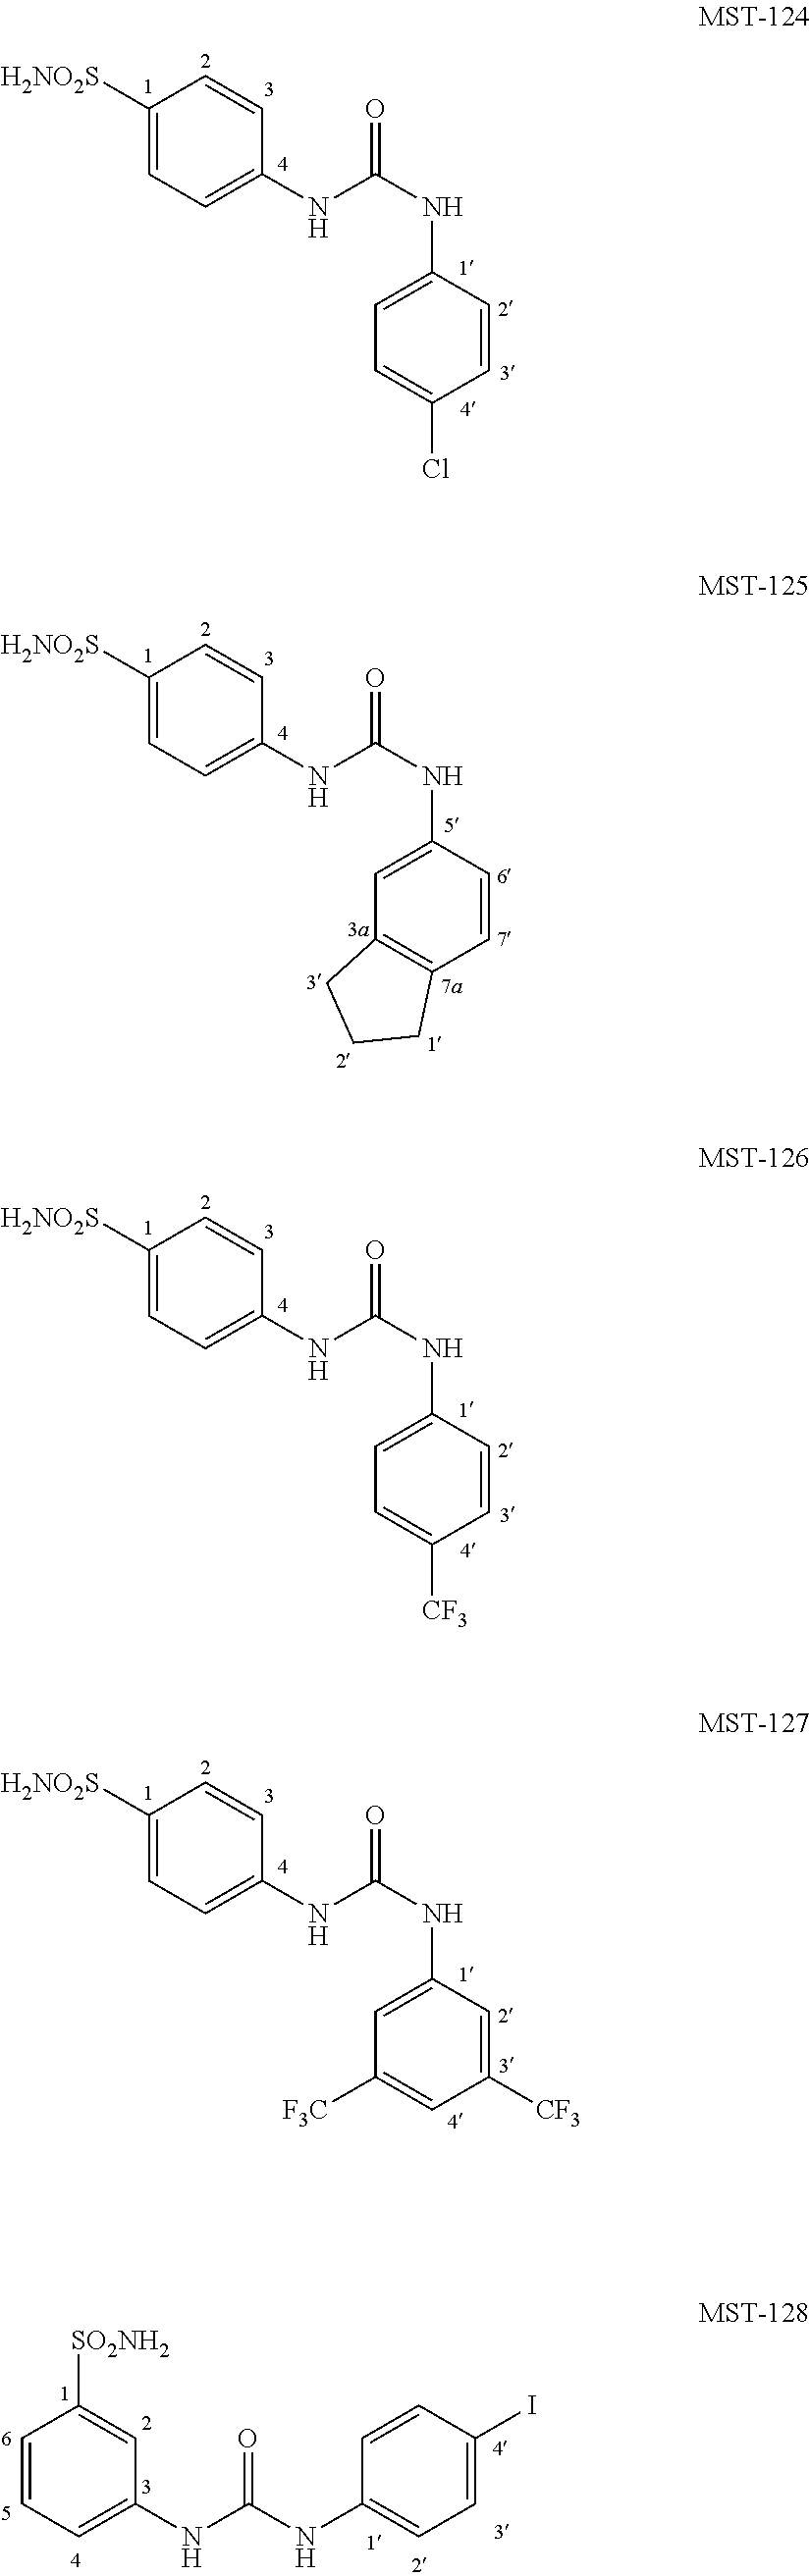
C1(NC(NC2=CC=C(Cl)C=C2)=O)=CC=C([H2NO2S])C=C1.C1(NC(NC2=CC3=C(C=C2)CCC3)=O)=CC=C([H2NO2S])C=C1.C1(NC(NC2=CC=C([CF3])C=C2)=O)=CC=C([H2NO2S])C=C1.C1=CC=C(NC(=O)NC2=CC=C(I)C=C2)C=C1[SO2NH2].C1(NC(NC2=CC([F3C])=CC([CF3])=C2)=O)=CC=C([H2NO2S])C=C1
